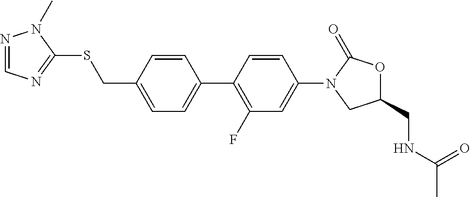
C1=C(C2=C(F)C=C(N3CC(CNC(C)=O)OC3=O)C=C2)C=CC(CSC2=NC=NN2C)=C1
